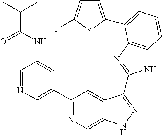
C1=NC=C(C2=NC=C3C(=C2)C(C2=NC4=C(N2)C=CC=C4C2=CC=C(F)S2)=NN3)C=C1NC(C(C)C)=O
